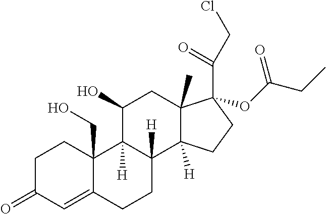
C1(=O)C=C2C(CO)(CC1)C1([H])C([H])(CC2)C2([H])C(C)(CC1O)C(OC(CC)=O)(C(CCl)=O)CC2
